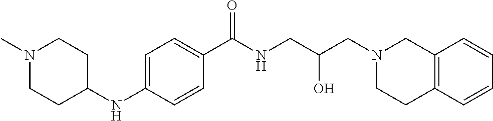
C1=C(NC2CCN(C)CC2)C=CC(C(NCC(CN2CC3=C(CC2)C=CC=C3)O)=O)=C1
